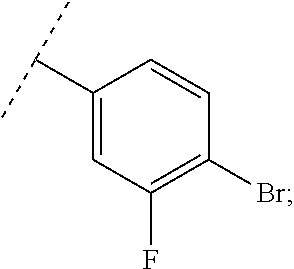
C1(C(C)C)=CC(F)=C(Br)C=C1
